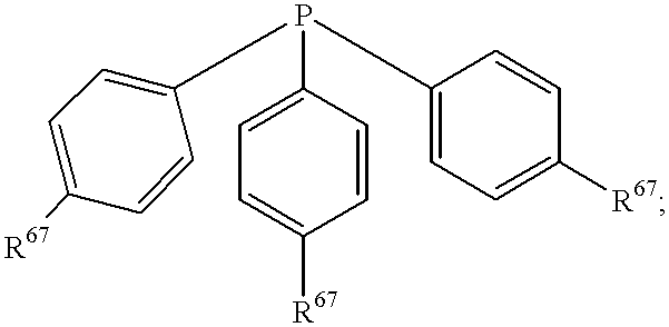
C1(P(C2=CC=C([R67])C=C2)C2=CC=C([R67])C=C2)=CC=C([R67])C=C1
